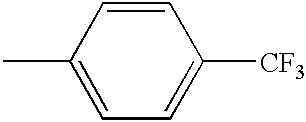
C1=CC(C)=CC=C1[CF3]
